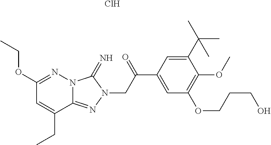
N12C(=NN(CC(C3=CC(OCCCO)=C(OC)C(C(C)(C)C)=C3)=O)C1=N)C(CC)=CC(OCC)=N2.Cl
